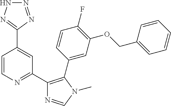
C1(C2=NC=CC(C3=NNN=N3)=C2)=C(C2=CC(OCC3=CC=CC=C3)=C(F)C=C2)N(C)C=N1
